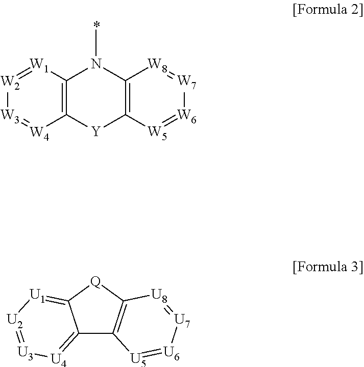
[W1]1=[W2][W3]=[W4]C2=C1N(C)C1=C([Y]2)[W5]=[W6][W7]=[W8]1.C12=[U4][U3]=[U2][U1]=C1[Q]C1=C2[U5]=[U6][U7]=[U8]1
